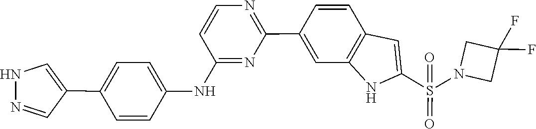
C1(F)(F)CN(S(C2=CC3=C(N2)C=C(C2=NC=CC(NC4=CC=C(C5=CNN=C5)C=C4)=N2)C=C3)(=O)=O)C1
